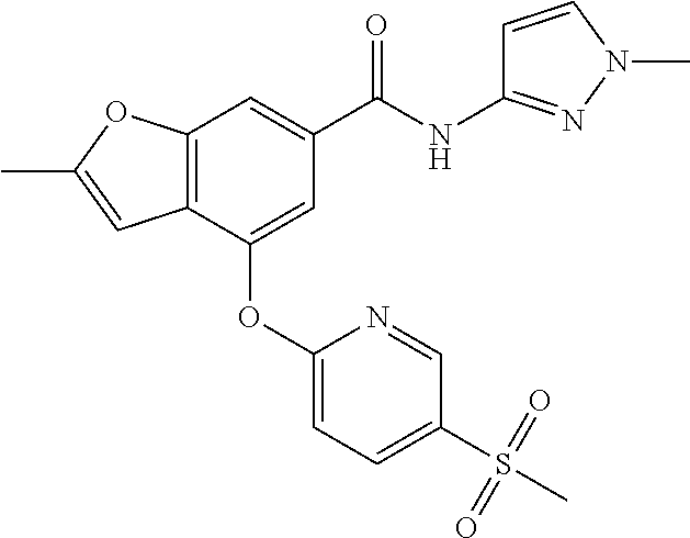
C12=C(C(OC3=CC=C(S(C)(=O)=O)C=N3)=CC(C(NC3=NN(C)C=C3)=O)=C1)C=C(C)O2
